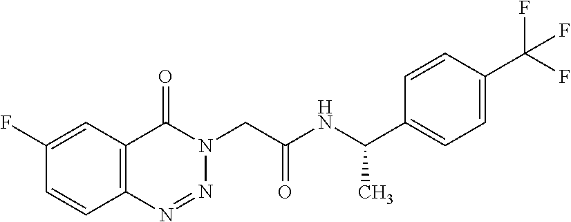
C1=C(F)C=CC2=C1C(=O)N(CC(NC(C1=CC=C(C(F)(F)F)C=C1)C)=O)N=N2
